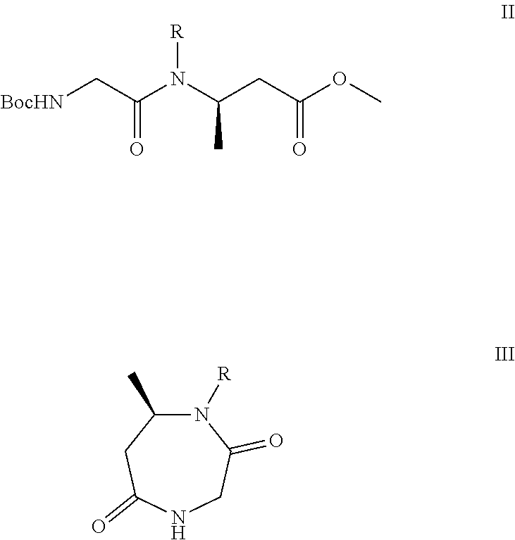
N1([R])C(C)CC(=O)NCC1=O.[BocHN]CC(N(C(CC(OC)=O)C)[R])=O
